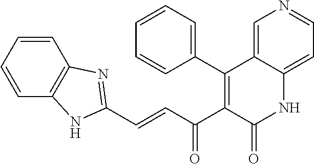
C1=CC=CC2=C1N=C(C=CC(C1=C(C3=CC=CC=C3)C3=CN=CC=C3NC1=O)=O)N2
